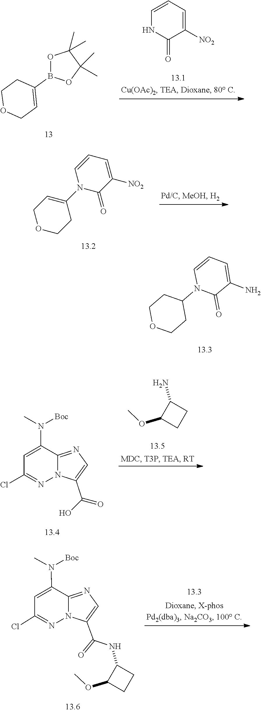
O1C(C)(C)C(C)(C)OB1C1=CCOCC1.C1(=O)C([NO2])=CC=CN1.C1C(N2C=CC=C([NO2])C2=O)=CCOC1.C1(=O)C(N)=CC=CN1C1CCOCC1.O(C)C1CCC1N.C1=C(N(C)[Boc])C2=NC=C(C(=O)O)N2N=C1Cl.C12=NC=C(C(=O)NC3C(OC)CC3)N1N=C(Cl)C=C2N(C)[Boc]
